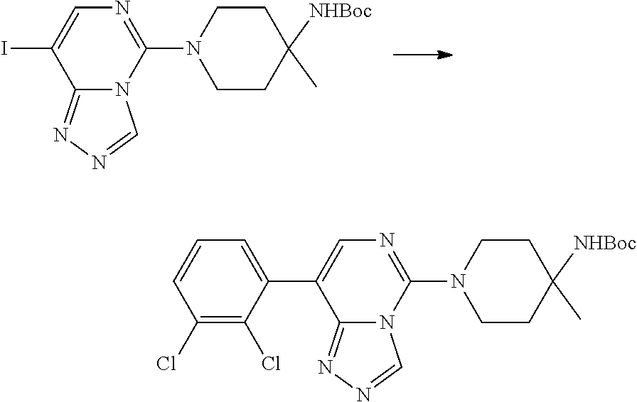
C1CN(C2=NC=C(I)C3=NN=CN23)CCC1([NHBoc])C.C1CN(C2=NC=C(C3=CC=CC(Cl)=C3Cl)C3=NN=CN23)CCC1([NHBoc])C
